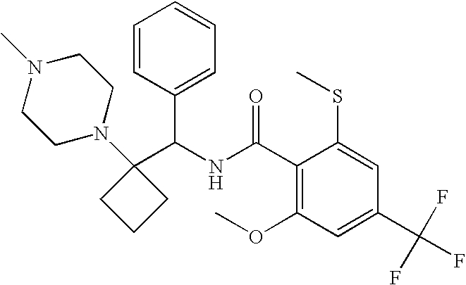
C1(C(NC(C2=C(OC)C=C(C(F)(F)F)C=C2SC)=O)C2=CC=CC=C2)(N2CCN(C)CC2)CCC1
